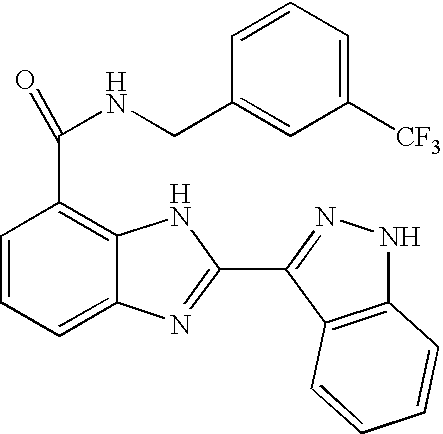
C1=CC=C2C(=C1C(=O)NCC1=CC([CF3])=CC=C1)NC(C1=NNC3=C1C=CC=C3)=N2
